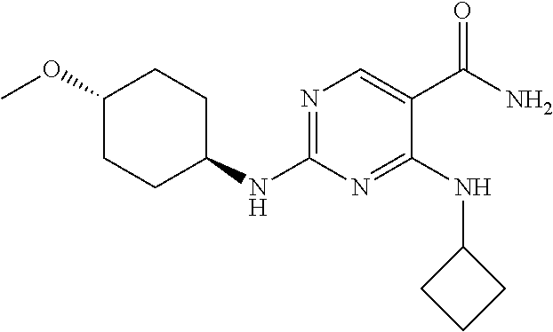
C1CC(NC2=NC=C(C(N)=O)C(NC3CCC3)=N2)CCC1OC
